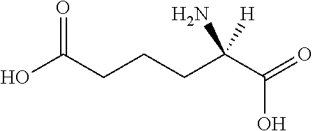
OC(CCCC(C(=O)O)([H])N)=O
